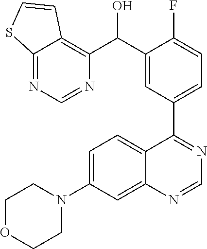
C1=C(N2CCOCC2)C=C2C(=C1)C(C1=CC=C(F)C(C(C3=C4C(=NC=N3)SC=C4)O)=C1)=NC=N2
